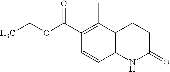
C1CC(=O)NC2=C1C(C)=C(C(OCC)=O)C=C2
